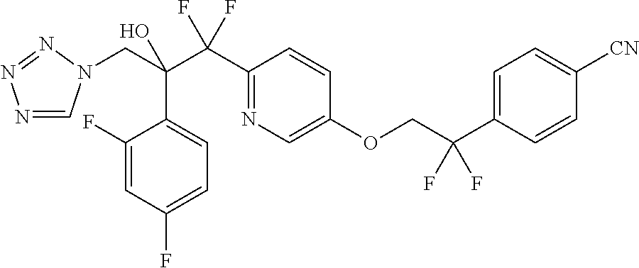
N1=CN(CC(C(C2=NC=C(OCC(C3=CC=C([CN])C=C3)(F)F)C=C2)(F)F)(O)C2=CC=C(F)C=C2F)N=N1
